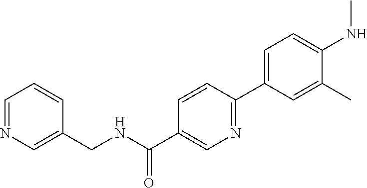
N1=CC=CC(CNC(C2=CN=C(C3=CC=C(NC)C(C)=C3)C=C2)=O)=C1
